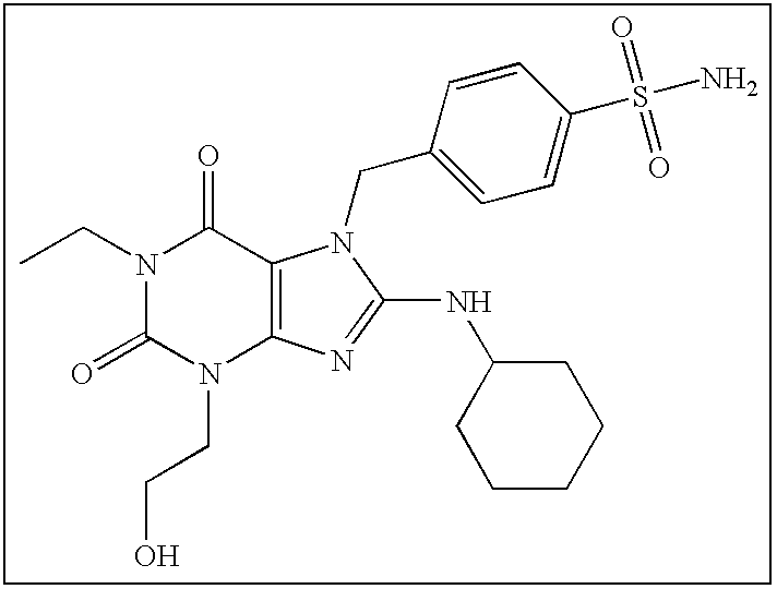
N1(CC)C(=O)N(CCO)C2=C(C1=O)N(CC1=CC=C(S(N)(=O)=O)C=C1)C(NC1CCCCC1)=N2
